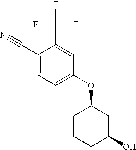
C1(C#N)=CC=C(OC2CCCC(O)C2)C=C1C(F)(F)F
